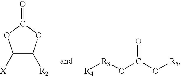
C1([X])C([R2])OC(=O)O1.[R4][R3]OC(O[R5])=O
